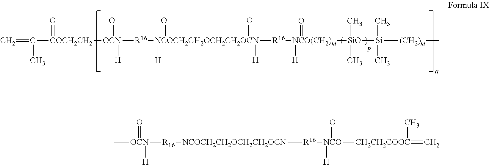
C=C([COCH2CH2](=O)[OCN](=O)([H])[R16][NCOCH2CH2OCH2CH2OCN]([R16][NCO(CH2)m]([H])(=O)[SiO]([Si]([(CH2)m]C)(C)C)(C)C)([H])(=O)(=O)[H])C.[OCN]([R16][NCOCH2CH2OCH2CH2OCN][R16][NCO]([CH2CH2COOC](=C)C)([H])=O)(=O)([H])C
